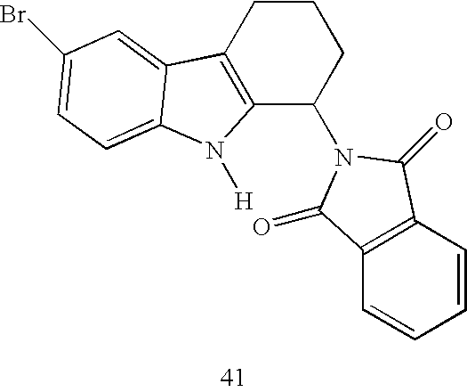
C12=C(CCCC1N1C(=O)C3=C(C=CC=C3)C1=O)C1=CC(Br)=CC=C1N2[H]
